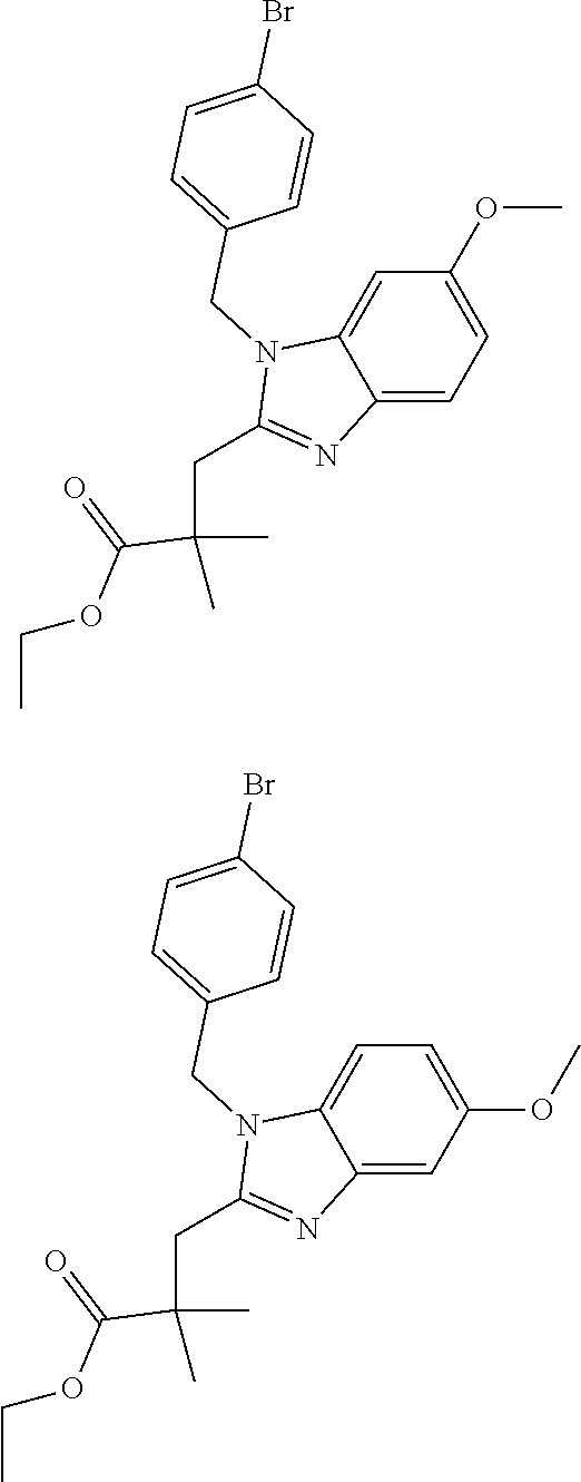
C12=CC=C(OC)C=C1N(CC1=CC=C(Br)C=C1)C(CC(C)(C)C(OCC)=O)=N2.C12=CC(OC)=CC=C1N(CC1=CC=C(Br)C=C1)C(CC(C)(C)C(OCC)=O)=N2
